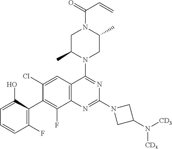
C1=C(O)C(C2=C(F)C3=C(C=C2Cl)C(N2CC(C)N(C(=O)C=C)CC2C)=NC(N2CC(N([CD3])[CD3])C2)=N3)=C(F)C=C1
